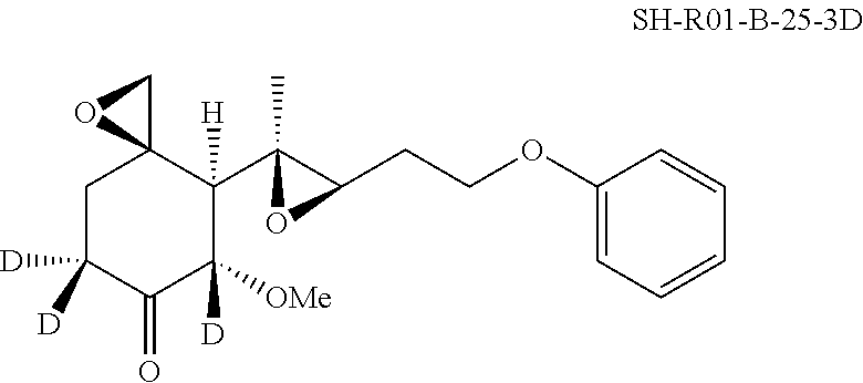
C1C([D])([D])C(=O)C([OMe])([D])C(C2(C)C(CCOC3=CC=CC=C3)O2)([H])C12CO2
